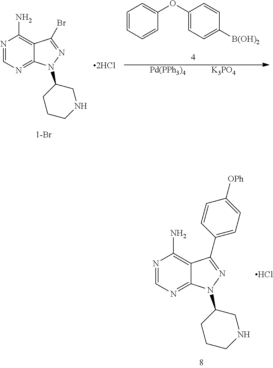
N1=CN=C2C(=C1N)C(C1=CC=C([OPh])C=C1)=NN2C1CCCNC1.Cl.N1=CN=C2C(=C1N)C(Br)=NN2C1CCCNC1.C1=CC=CC(OC2=CC=C([B(OH)2])C=C2)=C1.[Pd(PPh3)4].[K3PO4]
